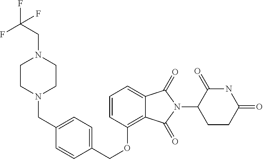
C(CN1CCN(CC2=CC=C(COC3=C4C(=CC=C3)C(=O)N(C3CCC(=O)NC3=O)C4=O)C=C2)CC1)(F)(F)F
